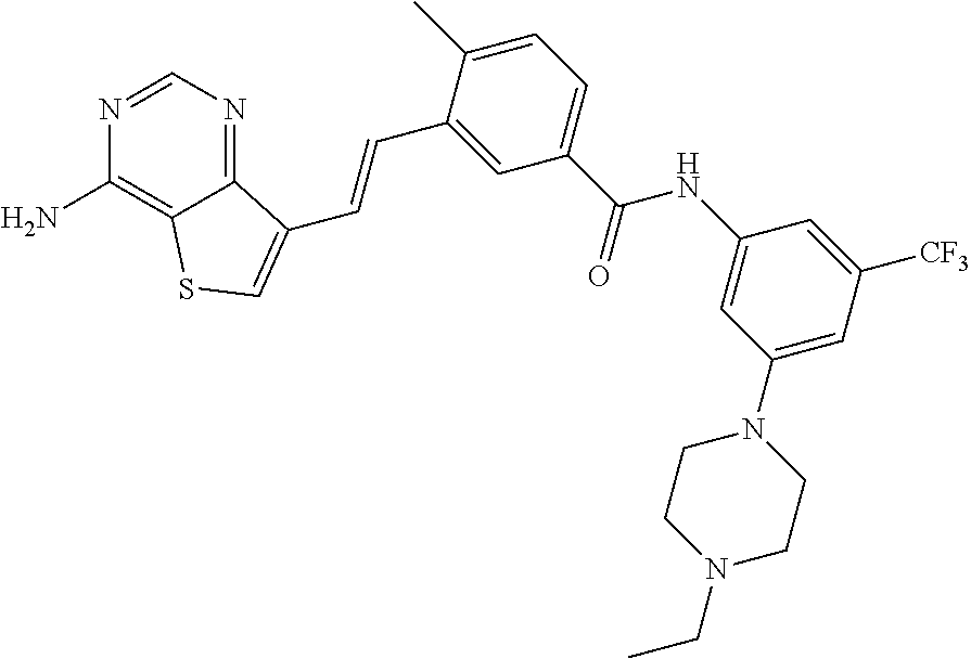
C1=NC(N)=C2C(=N1)C(C=CC1=CC(C(NC3=CC(N4CCN(CC)CC4)=CC([CF3])=C3)=O)=CC=C1C)=CS2
